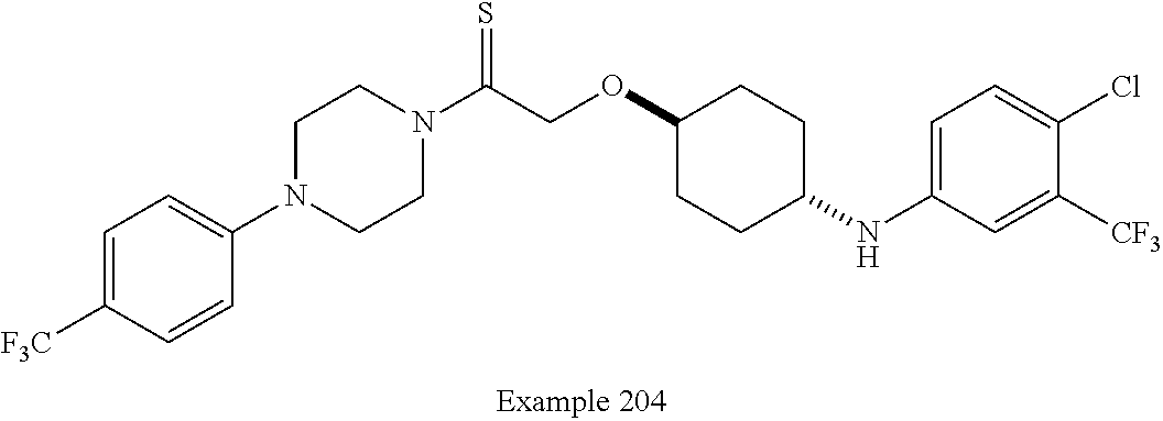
C1=C([F3C])C=CC(N2CCN(C(COC3CCC(NC4=CC=C(Cl)C([CF3])=C4)CC3)=S)CC2)=C1
